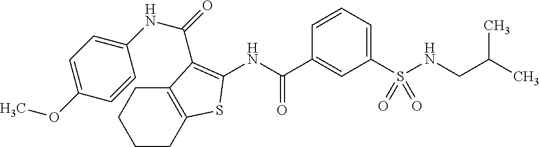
N(S(C1=CC=CC(C(NC2=C(C(=O)NC3=CC=C(OC)C=C3)C3=C(CCCC3)S2)=O)=C1)(=O)=O)CC(C)C
